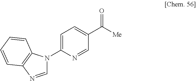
C1=C(N2C=NC3=C2C=CC=C3)N=CC(C(=O)[Me])=C1
